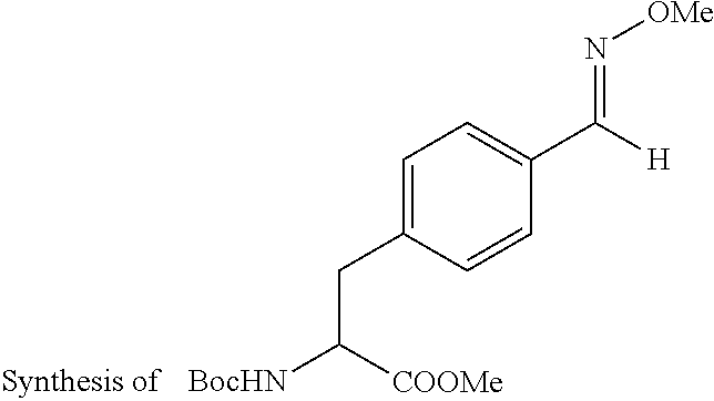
C1=C(CC([BocHN])[COOMe])C=CC(C([H])=N[OMe])=C1
